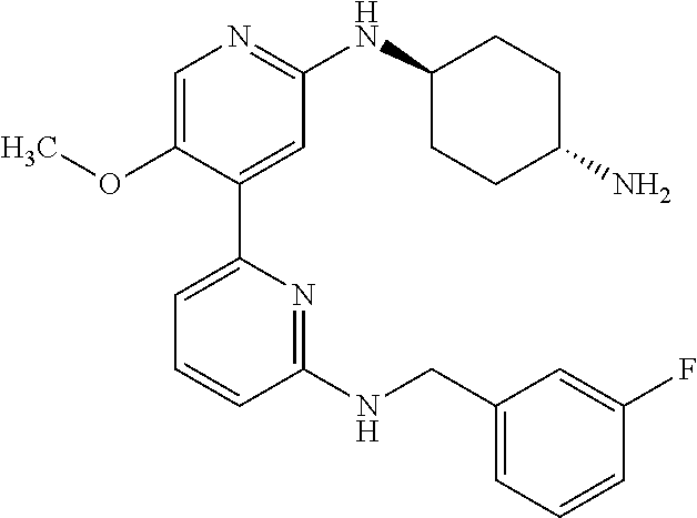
C1=C(OC)C(C2=CC=CC(NCC3=CC=CC(F)=C3)=N2)=CC(NC2CCC(N)CC2)=N1
